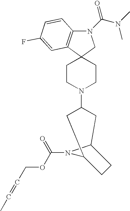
N1(C(N(C)C)=O)C2=C(C3(C1)CCN(C1CC4N(C(OCC=CC)=O)C(C1)CC4)CC3)C=C(F)C=C2
